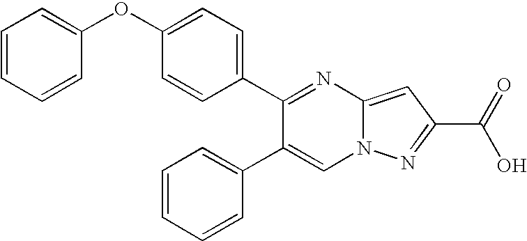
C1=C(C2=CC=CC=C2)C(C2=CC=C(OC3=CC=CC=C3)C=C2)=NC2=CC(C(O)=O)=NN12
